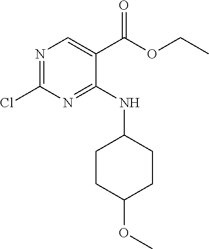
C1CC(OC)CCC1NC1=NC(Cl)=NC=C1C(OCC)=O
